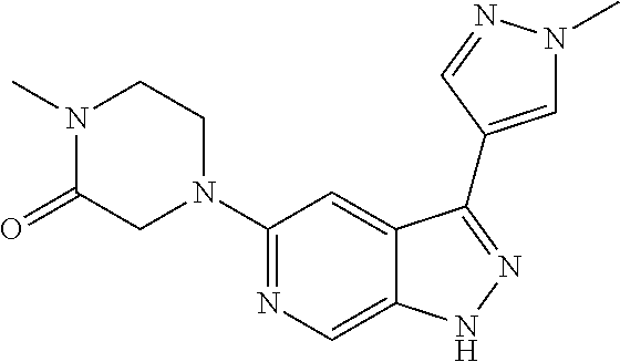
C1(N2CC(=O)N(C)CC2)=NC=C2C(=C1)C(C1=CN(C)N=C1)=NN2
